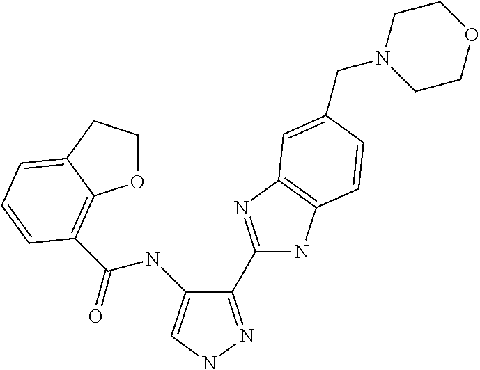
C(NC1=CNN=C1C1=NC2=C(N1)C=CC(CN1CCOCC1)=C2)(=O)C1=C2OCCC2=CC=C1
